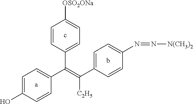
C1=CC(O)=CC=C1C(=C([C2H5])C1=CC=C(N=N[N(CH3)2])C=C1)C1=CC=C([OSO2ONa])C=C1.c.[a].b
